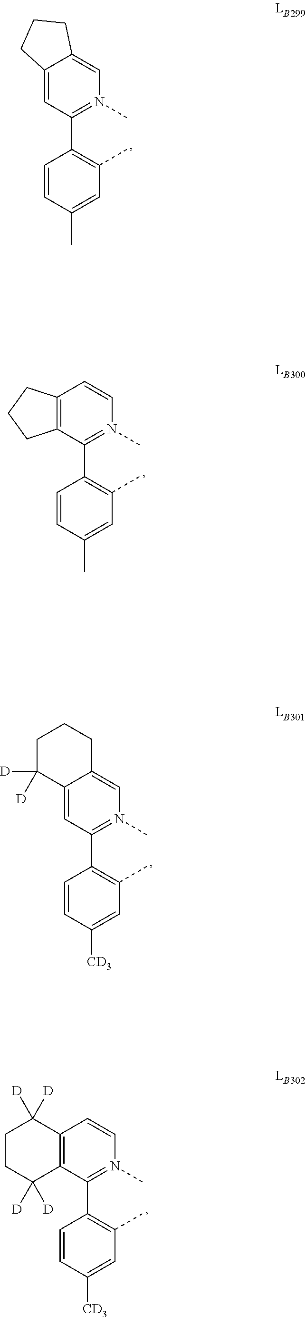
C12=CC(C3=C(C)C=C(C)C=C3)=N(C)C=C1CCC2.C12=CC(C3=C(C)C=C([CD3])C=C3)=N(C)C=C1CCCC2([D])[D].C12=C(C(C3=C(C)C=C(C)C=C3)=N(C)C=C1)CCC2.C12=C(C(C3=C(C)C=C([CD3])C=C3)=N(C)C=C1)C([D])([D])CCC2([D])[D]
